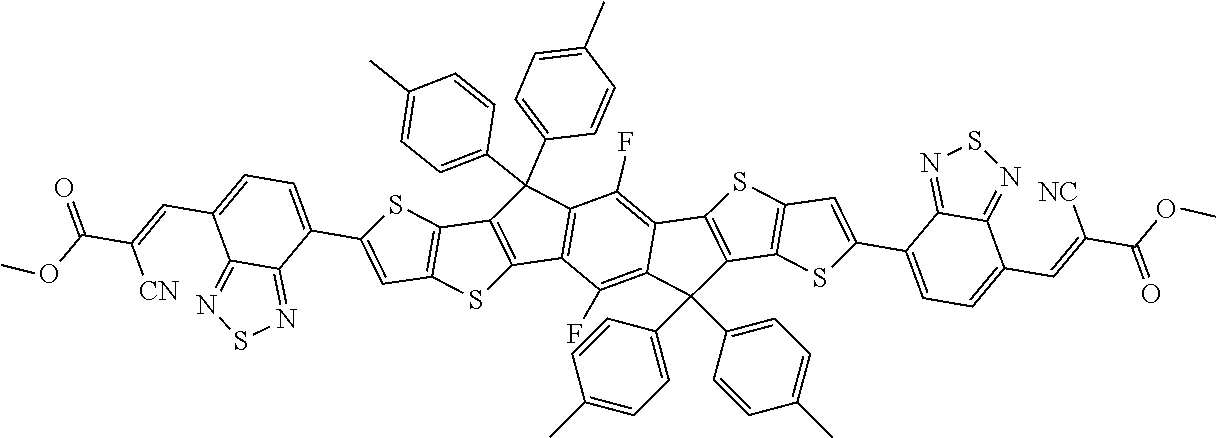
C12=C(C3=C(S1)C=C(C1=CC=C(C=C(C(OC)=O)[CN])C4=NSN=C14)S3)C(C1=CC=C(C)C=C1)(C1=CC=C(C)C=C1)C1=C2C(F)=C2C(=C1F)C1=C(C3=C(S1)C=C(C1=CC=C(C=C(C(OC)=O)[NC])C4=NSN=C14)S3)C2(C1=CC=C(C)C=C1)C1=CC=C(C)C=C1
